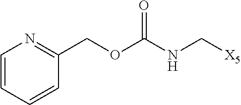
C1=CC=CN=C1COC(NC[X5])=O
